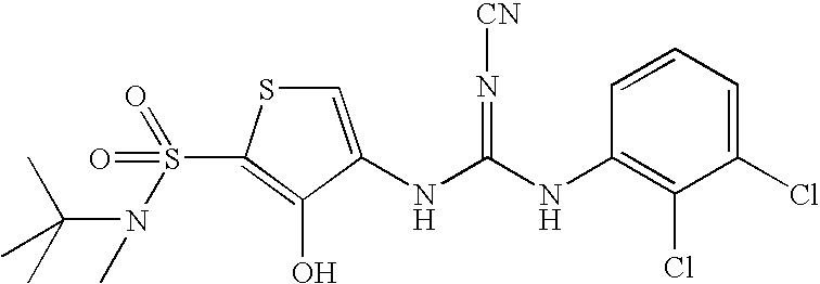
C1=C(NC(=N[CN])NC2=C(Cl)C(Cl)=CC=C2)C(O)=C(S(=O)(=O)N(C)C(C)(C)C)S1
